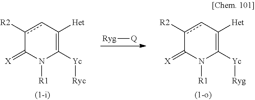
c1([R2])cC([Het])=C([Yc][Ryc])N([R1])C1=[X].[Ryg][Q].c1([R2])cC([Het])=C([Yc][Ryg])N([R1])C1=[X]
